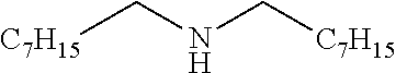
[C7H15]CNC[C7H15]
